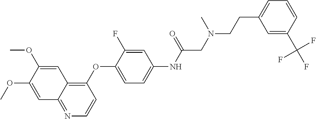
C1=C(OC)C(OC)=CC2=C(OC3=CC=C(NC(CN(C)CCC4=CC=CC(C(F)(F)F)=C4)=O)C=C3F)C=CN=C12
